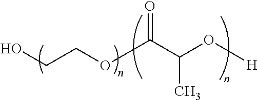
OCCOC(C(O[H])C)=O
